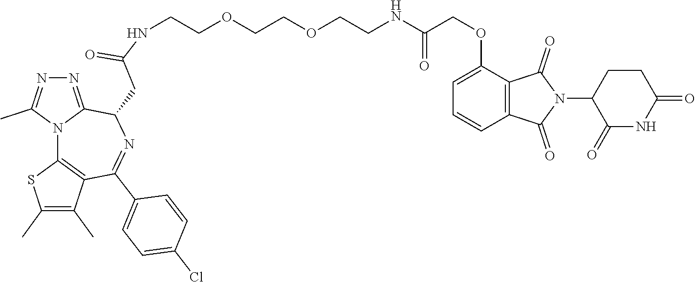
C(COCCOCCNC(COC1=CC=CC2=C1C(=O)N(C1C(=O)NC(=O)CC1)C2=O)=O)NC(CC1C2=NN=C(C)N2C2=C(C(C)=C(C)S2)C(C2=CC=C(Cl)C=C2)=N1)=O
